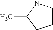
C1CNC(C)C1
